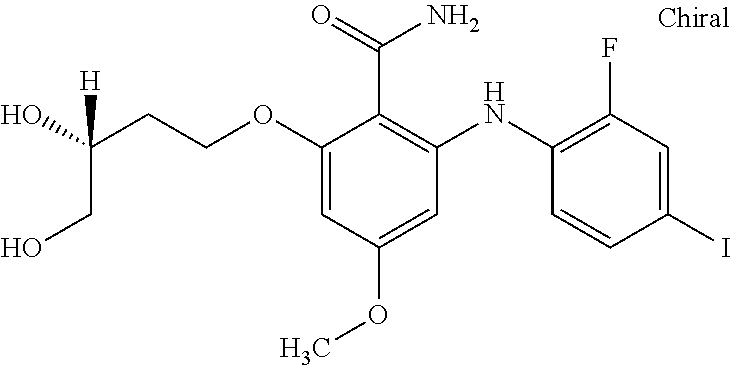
C(OC1=CC(OC)=CC(NC2=C(F)C=C(I)C=C2)=C1C(N)=O)CC([H])(CO)O
